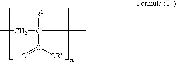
CCC([R1])(C)C(=O)[OR6]
